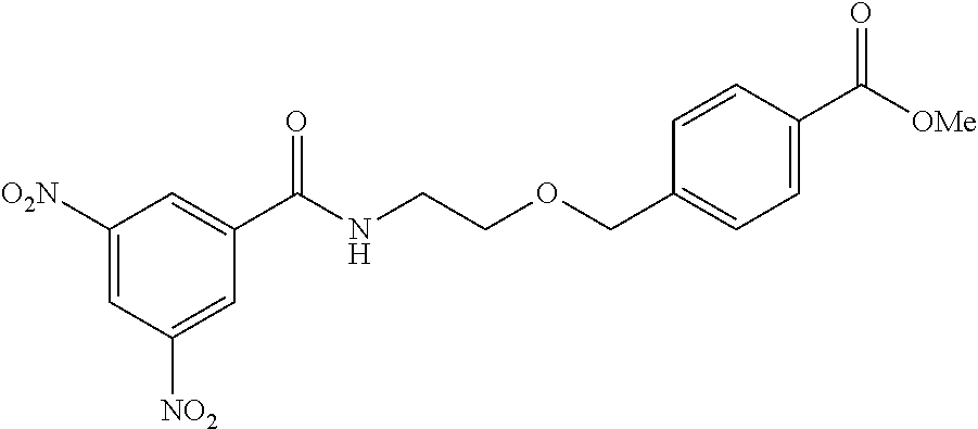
C1(C(NCCOCC2=CC=C(C([OMe])=O)C=C2)=O)=CC([O2N])=CC([NO2])=C1
